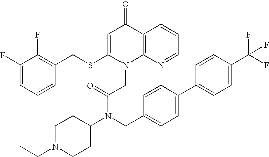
C1=C(SCC2=C(F)C(F)=CC=C2)N(CC(N(C2CCN(CC)CC2)CC2=CC=C(C3=CC=C(C(F)(F)F)C=C3)C=C2)=O)C2=C(C1=O)C=CC=N2
